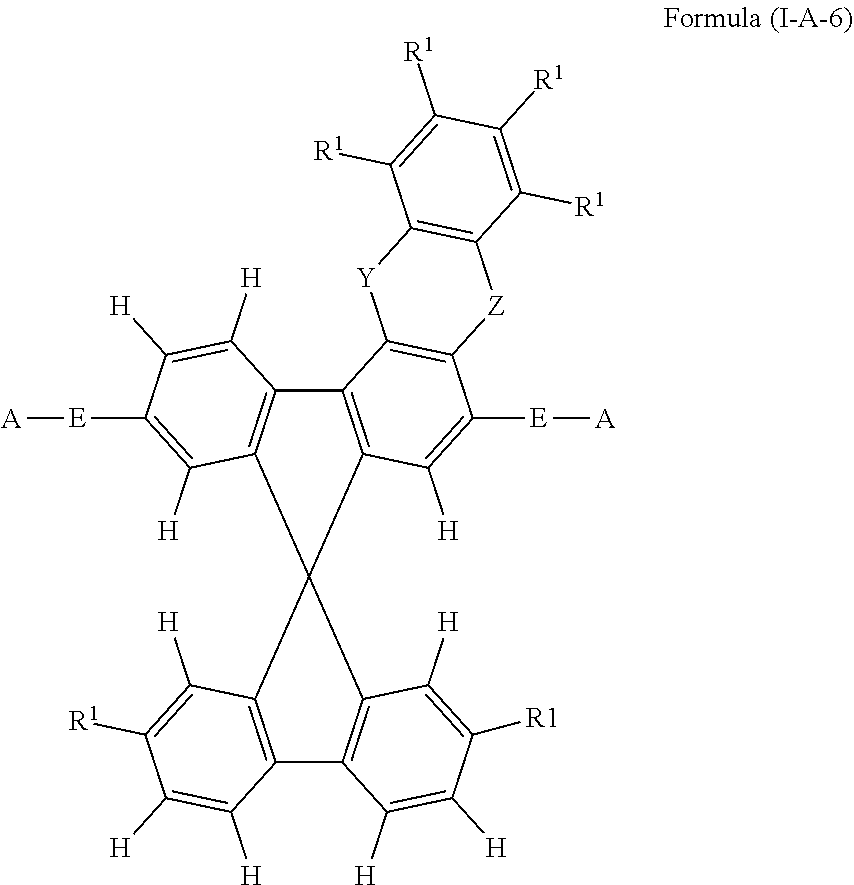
C12=C(C3(C4=C1C([H])=C([H])C([R1])=C4[H])C1=C(C4=C3C([H])=C([E][A])C([H])=C4[H])C3=C(C([E][A])=C1[H])[Z]C1=C([Y]3)C([R1])=C([R1])C([R1])=C1[R1])C([H])=C([R1])C([H])=C2[H]
